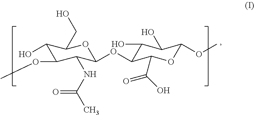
C1(O)C(OC)C(NC(=O)C)C(OC2C(O)C(O)C(OC)OC2C(O)=O)OC1CO
